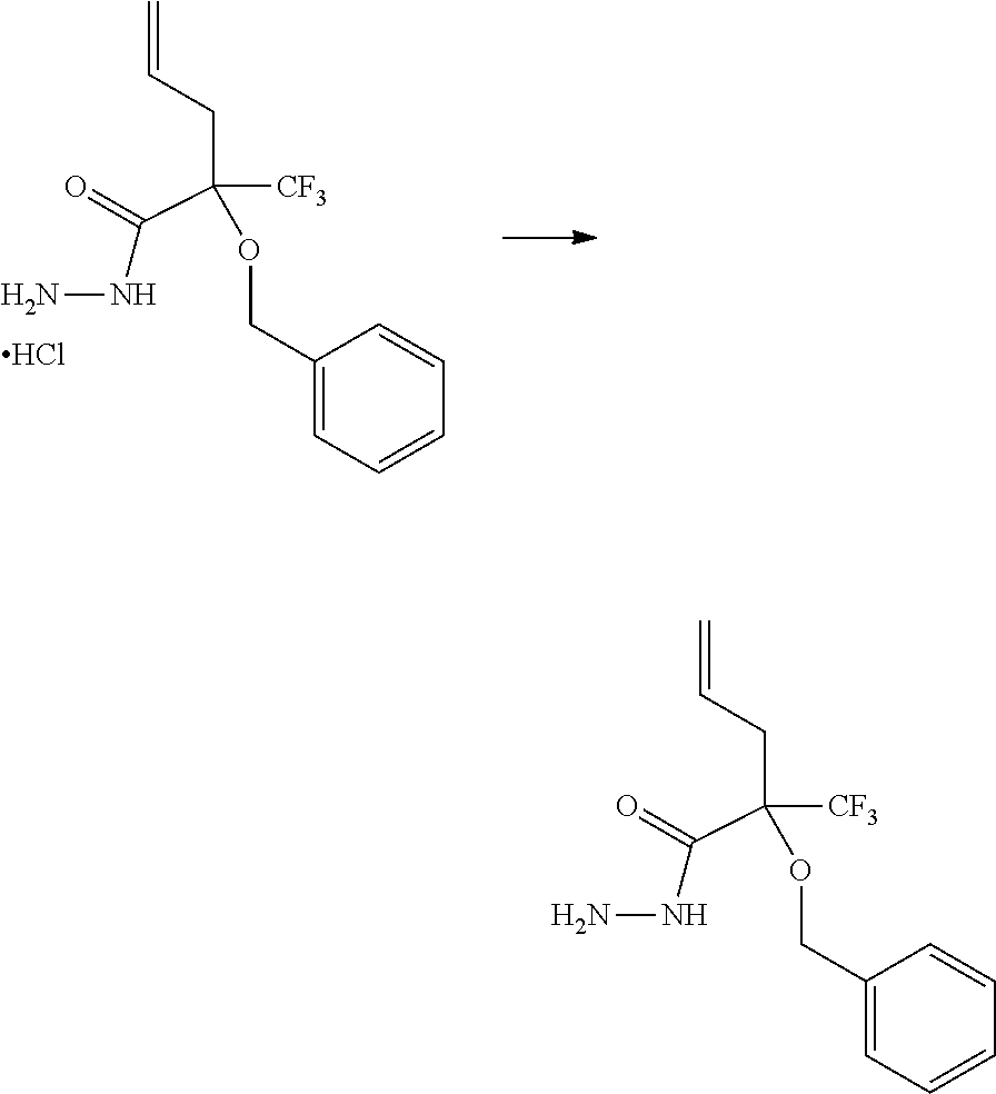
C(C(CC=C)([CF3])OCC1=CC=CC=C1)(=O)NN.C(C(CC=C)([CF3])OCC1=CC=CC=C1)(=O)NN.Cl
